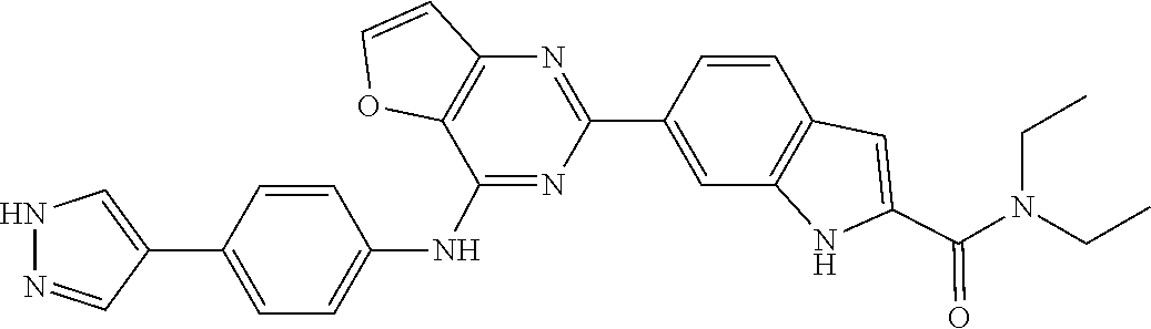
C1=CC2=C(C=C1C1=NC3=C(C(NC4=CC=C(C5=CNN=C5)C=C4)=N1)OC=C3)NC(C(N(CC)CC)=O)=C2
